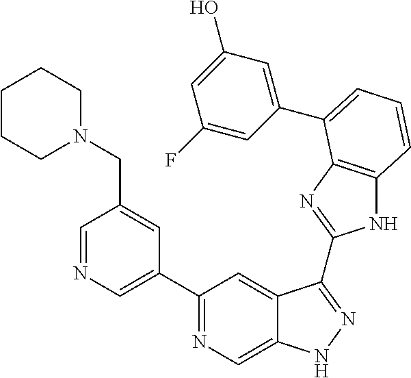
C1(C2=NC=C3C(=C2)C(C2=NC4=C(N2)C=CC=C4C2=CC(O)=CC(F)=C2)=NN3)=CN=CC(CN2CCCCC2)=C1
